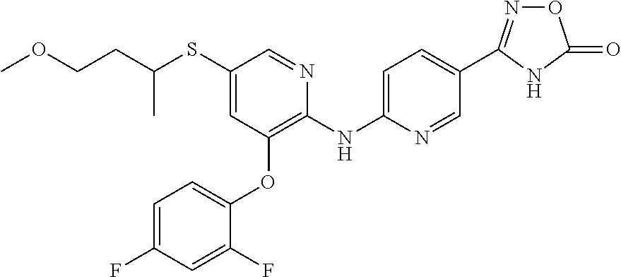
C1(SC(CCOC)C)=CC(OC2=CC=C(F)C=C2F)=C(NC2=CC=C(C3=NOC(=O)N3)C=N2)N=C1
